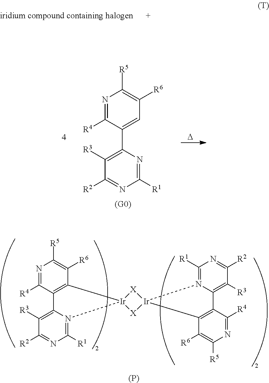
N1=C([R4])C2=C(C([R6])=C1[R5])[Ir]1(N3=C([R1])N=C([R2])C([R3])=C23)[X][Ir]2(C3=C(C([R4])=NC([R5])=C3[R6])C3=C([R3])C([R2])=NC([R1])=N32)[X]1.[(P)].N1=C([R4])C(C2=C([R3])C([R2])=NC([R1])=N2)=CC([R6])=C1[R5].[D]
